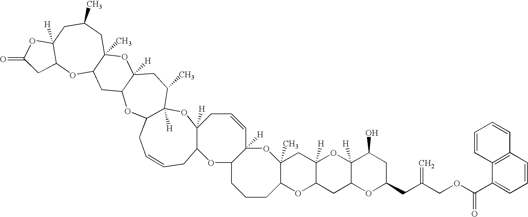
O1C2C([H])(CC3(C)C1CCCC1C([H])(O3)C=CCC3([H])OC4([H])C(CC=CCC3O1)OC1C([H])(CC4C)OC3(C)C(C1)OC1C([H])(CC(C)C3)OC(=O)C1)OC1([H])C(C2)OC(CC(COC(C2=CC=CC3=C2C=CC=C3)=O)=C)CC1O
